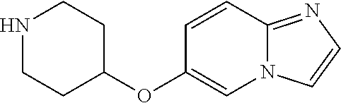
N1CCC(OC2=CN3C(=NC=C3)C=C2)CC1
